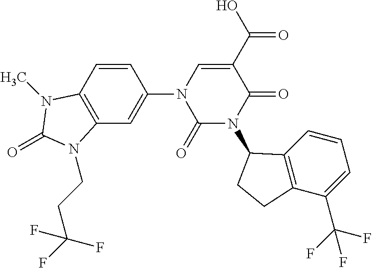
C1=CC2=C(C=C1N1C(=O)N(C3C4=C(C(C(F)(F)F)=CC=C4)CC3)C(=O)C(C(=O)O)=C1)N(CCC(F)(F)F)C(=O)N2C
